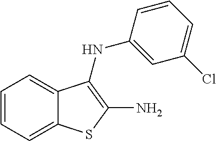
C1(Cl)=CC=CC(NC2=C(N)SC3=CC=CC=C32)=C1
